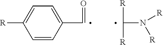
C1=CC(C=O)=CC=C1[R].[R]C(N([R])[R])[R]
